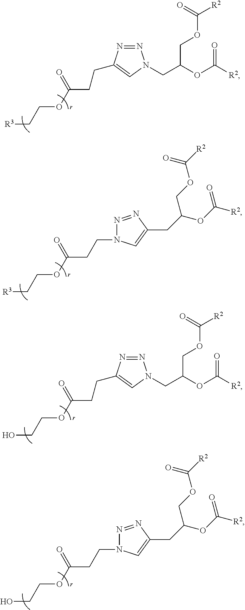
N1=NC(CCC(OCC[R3])=O)=CN1CC(OC([R2])=O)COC([R2])=O.C(CC(OCC[R3])=O)N1N=NC(CC(OC([R2])=O)COC([R2])=O)=C1.N1=NC(CCC(OCCO)=O)=CN1CC(OC([R2])=O)COC([R2])=O.C(CC(OCCO)=O)N1N=NC(CC(OC([R2])=O)COC([R2])=O)=C1
